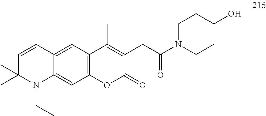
C12=CC3=C(C=C1N(CC)C(C)(C)C=C2C)OC(=O)C(CC(N1CCC(O)CC1)=O)=C3C
